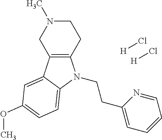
C12=C(C3=CC(OC)=CC=C3N1CCC1=CC=CC=N1)CN(C)CC2.[H]Cl.[H]Cl
